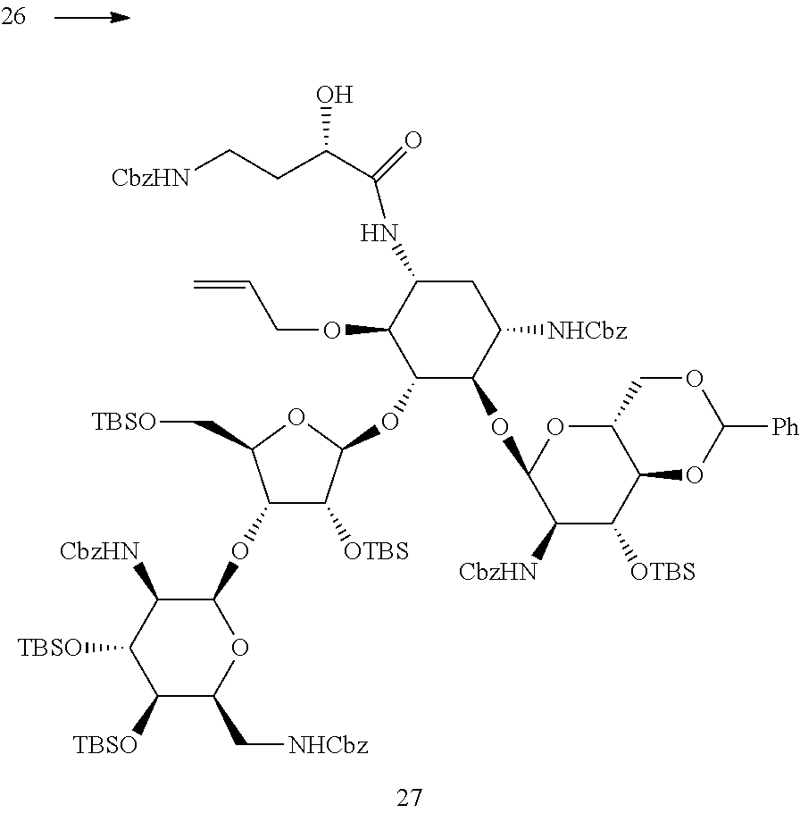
C1([TBSO])C(C[NHCbz])OC(OC2C([OTBS])C(OC3C(OC4C([CbzHN])C([OTBS])C5C(O4)COC([Ph])O5)C([NHCbz])CC(NC(=O)C(CC[CbzHN])O)C3OCC=C)OC2C[TBSO])C([CbzHN])C1[TBSO]
